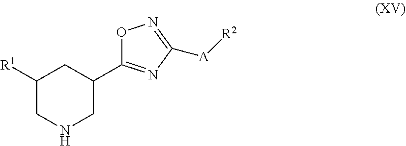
C1([R1])CNCC(C2=NC([A][R2])=NO2)C1
